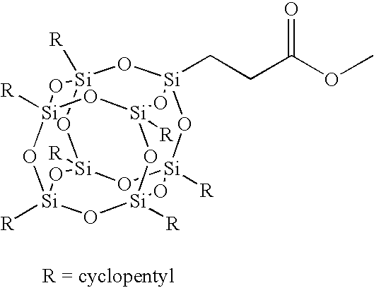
[R][Si]12O[Si]3(CCC(OC)=O)O[Si]4([R])O[Si]([R])(O1)O[Si]1([R])O[Si]([R])(O[Si]([R])(O[Si]([R])(O1)O2)O3)O4
